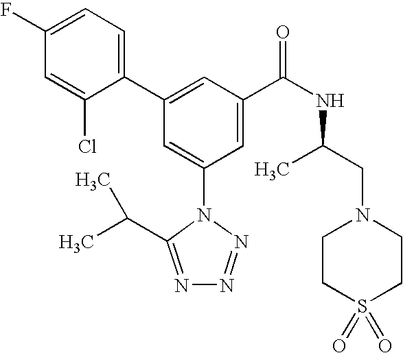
C1(C2=CC(C(NC(CN3CCS(=O)(=O)CC3)C)=O)=CC(N3C(C(C)C)=NN=N3)=C2)=CC=C(F)C=C1Cl
